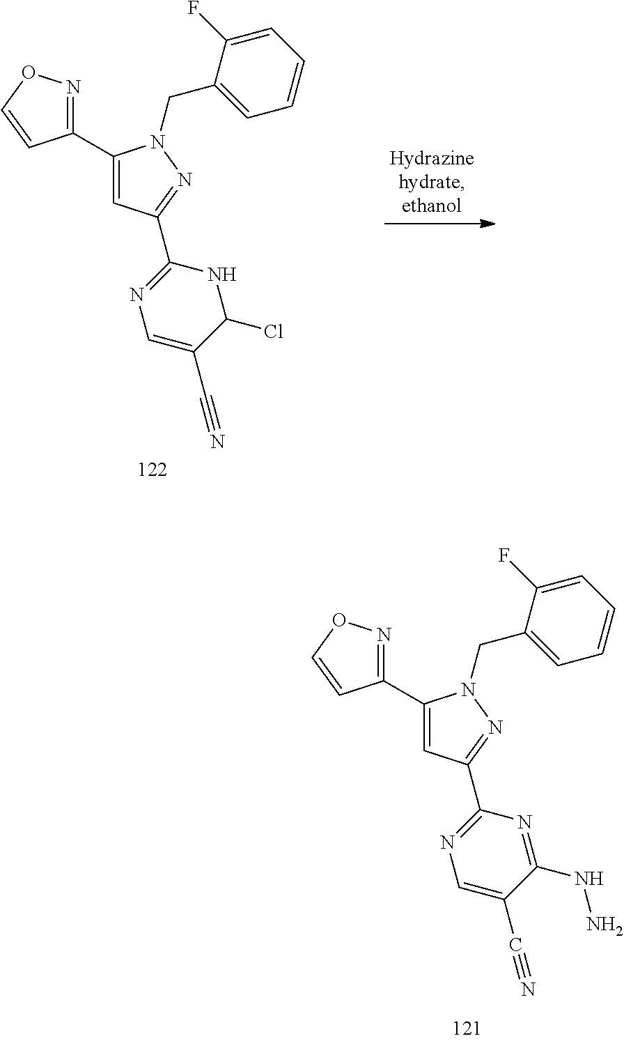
C1(C2=NOC=C2)=CC(C2=NC=C(C#N)C(Cl)N2)=NN1CC1=CC=CC=C1F.C1(C2=NOC=C2)=CC(C2=NC=C(C#N)C(NN)=N2)=NN1CC1=CC=CC=C1F
